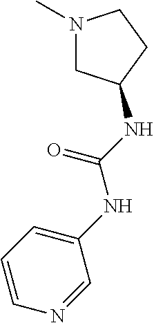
C1=CN=CC(NC(NC2CN(C)CC2)=O)=C1
